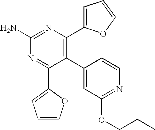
C1(C2=CC(OCCC)=NC=C2)=C(C2=CC=CO2)N=C(N)N=C1C1=CC=CO1
